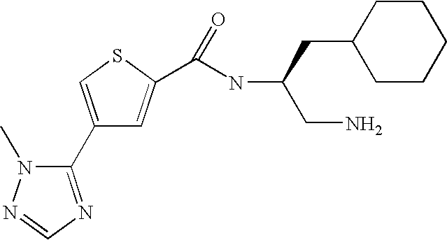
C1(C2=NC=NN2C)=CSC(C(=O)NC(CN)CC2CCCCC2)=C1
